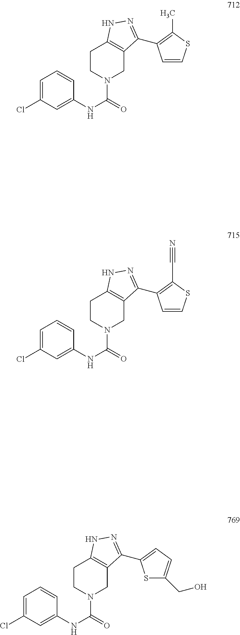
C1=C(Cl)C=C(NC(=O)N2CC3=C(CC2)NN=C3C2=C(C)SC=C2)C=C1.C1=C(Cl)C=C(NC(=O)N2CC3=C(CC2)NN=C3C2=CC=C(CO)S2)C=C1.C1=C(Cl)C=C(NC(=O)N2CC3=C(CC2)NN=C3C2=C(C#N)SC=C2)C=C1
